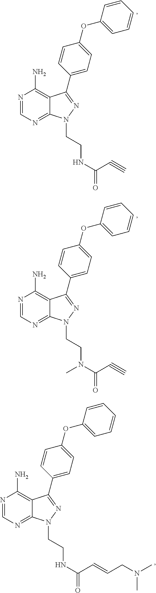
N1=CN=C2C(=C1N)C(C1=CC=C(OC3=CC=CC=C3)C=C1)=NN2CCNC(=O)C#C.N1=CN=C2C(=C1N)C(C1=CC=C(OC3=CC=CC=C3)C=C1)=NN2CCN(C(=O)C#C)C.N1=CN=C2C(=C1N)C(C1=CC=C(OC3=CC=CC=C3)C=C1)=NN2CCNC(=O)C=CCN(C)C
